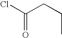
ClC(CCC)=O
